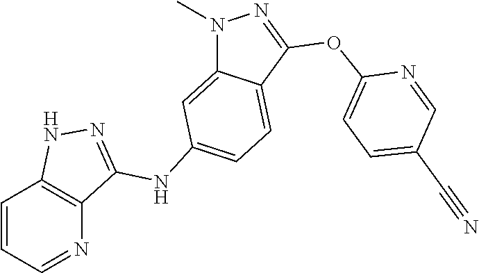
C1=CC=NC2=C1NN=C2NC1=CC=C2C(=C1)N(C)N=C2OC1=CC=C(C#N)C=N1
